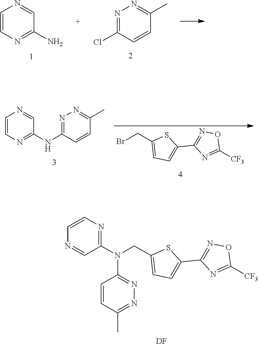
C1=CN=C(N)C=N1.N1=C(Cl)C=CC(C)=N1.BrCC1=CC=C(C2=NOC([CF3])=N2)S1.C1=CN=C(NC2=NN=C(C)C=C2)C=N1.N(CC1=CC=C(C2=NOC([CF3])=N2)S1)(C1=NC=CN=C1)C1=NN=C(C)C=C1.[DF]
